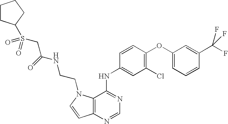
C12=C(N=CN=C1NC1=CC(Cl)=C(OC3=CC=CC(C(F)(F)F)=C3)C=C1)C=CN2CCNC(CS(=O)(C1CCCC1)=O)=O
